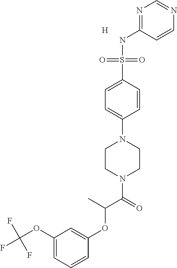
N1=C(NS(C2=CC=C(N3CCN(C(C(OC4=CC(OC(F)(F)F)=CC=C4)C)=O)CC3)C=C2)(=O)=O)C=CN=C1.[H]
